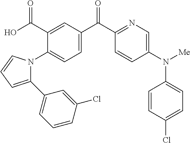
C1(C(O)=O)=CC(C(C2=NC=C(N([Me])C3=CC=C(Cl)C=C3)C=C2)=O)=CC=C1N1C(C2=CC=CC(Cl)=C2)=CC=C1
